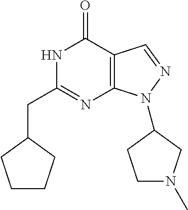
N1C(CC2CCCC2)=NC2=C(C1=O)C=NN2C1CN(C)CC1
